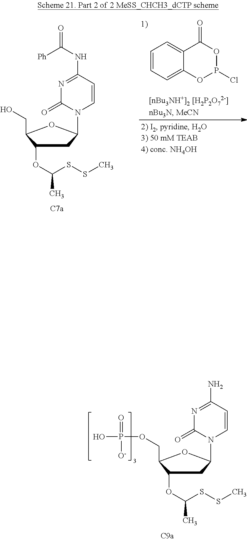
P1(Cl)OC(=O)C2=CC=CC=C2O1.C1(OC(C)SSC)CC(N2C(=O)N=C(NC(=O)[Ph])C=C2)OC1CO.C1(OC(C)SSC)CC(N2C(=O)N=C(N)C=C2)OC1COP(O)(=O)[O-]
